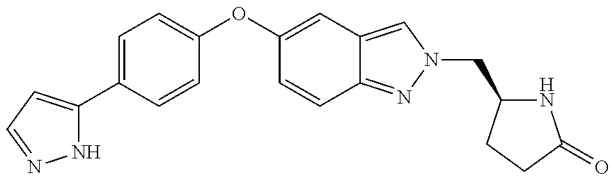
N1C(C2=CC=C(OC3=CC4=CN(CC5NC(=O)CC5)N=C4C=C3)C=C2)=CC=N1
